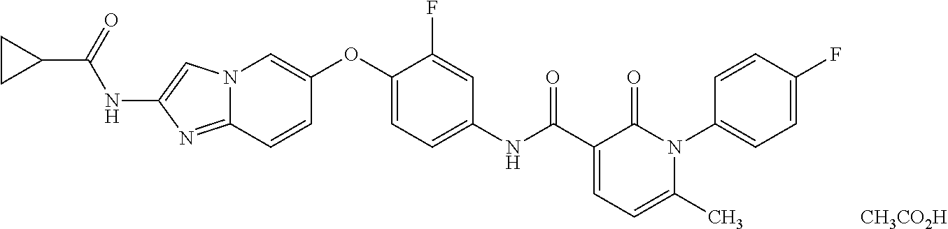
N12C(=NC(NC(C3CC3)=O)=C1)C=CC(OC1=CC=C(NC(=O)C3=CC=C(C)N(C4=CC=C(F)C=C4)C3=O)C=C1F)=C2.[CH3CO2H]
